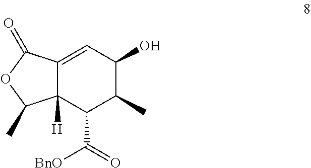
C12=CC(O)C(C)C(C(=O)[BnO])C1([H])C(C)OC2=O
